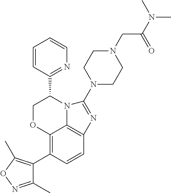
C12=C(C3=C(C)ON=C3C)C=CC3=C1N(C(C1=NC=CC=C1)CO2)C(N1CCN(CC(N(C)C)=O)CC1)=N3
